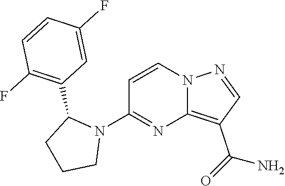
C1(F)=C(C2CCCN2C2=NC3=C(C(=O)N)C=NN3C=C2)C=C(F)C=C1
